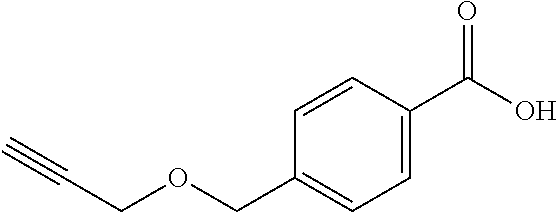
C1=C(C(O)=O)C=CC(COCC#C)=C1
